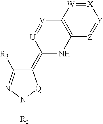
[X]1=[W]C2=C([Z]=[Y]1)NC(=C1C([R3])=NN([R2])[Q]1)[U]=[V]2
